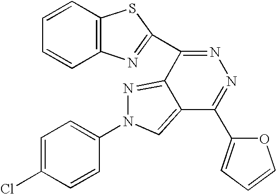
C1=C(Cl)C=CC(N2N=C3C(=C2)C(C2=CC=CO2)=NN=C3C2=NC3=C(C=CC=C3)S2)=C1
